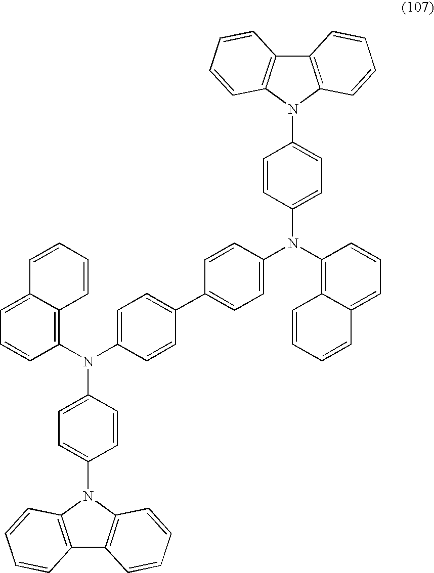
C12=C(N(C3=CC=C(N(C4=C5C(=CC=C4)C=CC=C5)C4=CC=C(C5=CC=C(N(C6=C7C(=CC=C6)C=CC=C7)C6=CC=C(N7C8=C(C9=C7C=CC=C9)C=CC=C8)C=C6)C=C5)C=C4)C=C3)C3=C1C=CC=C3)C=CC=C2
